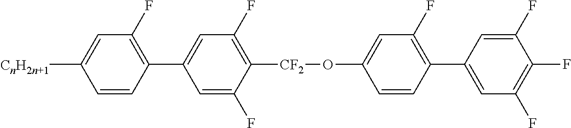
C1=C(F)C([CF2]OC2=CC(F)=C(C3=CC(F)=C(F)C(F)=C3)C=C2)=C(F)C=C1C1=C(F)C=C([CnH2n+1])C=C1
